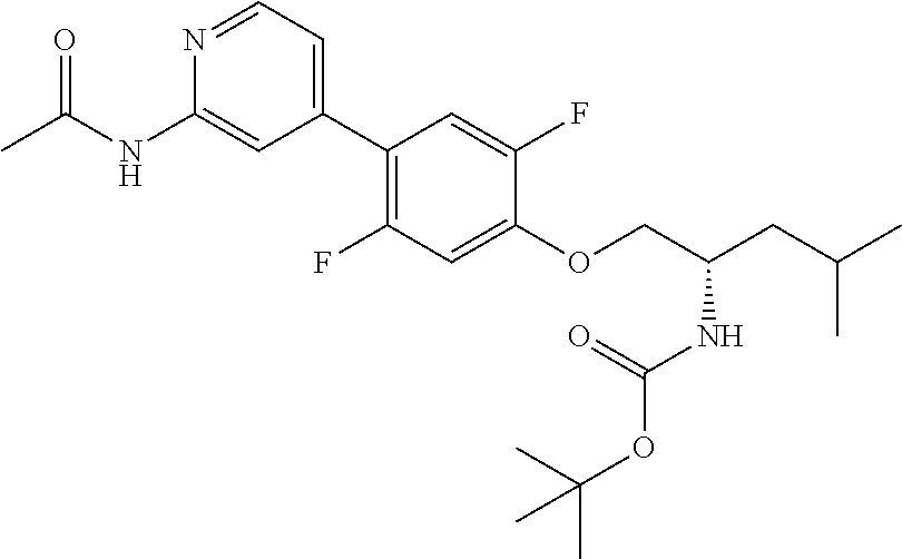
N1=CC=C(C2=C(F)C=C(OCC(CC(C)C)NC(OC(C)(C)C)=O)C(F)=C2)C=C1NC(C)=O
